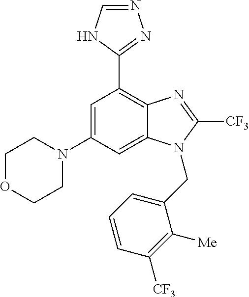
C1=C(N2CCOCC2)C=C2C(=C1C1=NN=CN1)N=C([CF3])N2CC1=CC=CC([CF3])=C1[Me]
